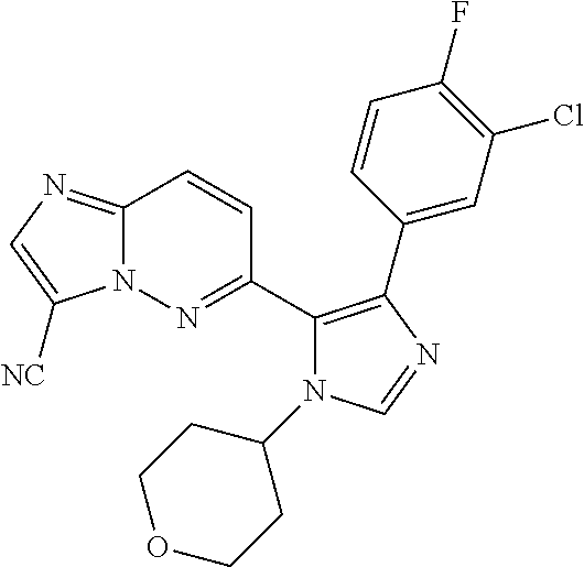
C12=NC=C([NC])N1N=C(C1=C(C3=CC(Cl)=C(F)C=C3)N=CN1C1CCOCC1)C=C2
